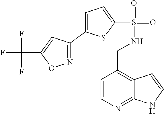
C1=CN=C2C(=C1CNS(=O)(=O)C1=CC=C(C3=NOC(C(F)(F)F)=C3)S1)C=CN2
